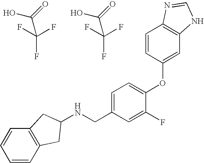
OC(=O)C(F)(F)F.OC(=O)C(F)(F)F.N(CC1=CC=C(OC2=CC3=C(C=C2)N=CN3)C(F)=C1)C1CC2=C(C=CC=C2)C1
